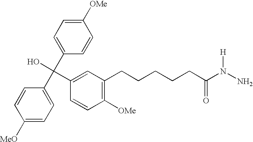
C1([MeO])=CC=C(C(C2=CC=C([OMe])C=C2)(O)C2=CC(CCCCCC(N(N)[H])=O)=C([OMe])C=C2)C=C1
